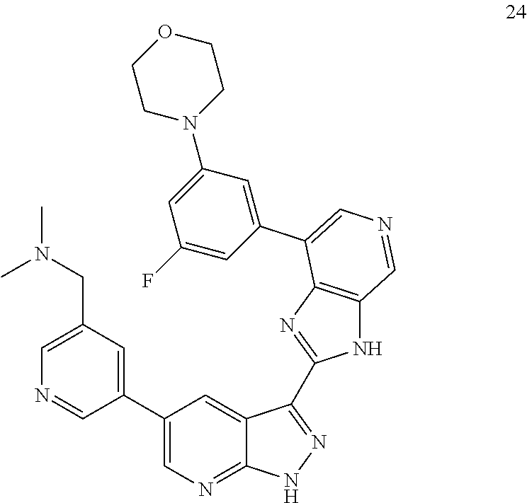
C1(C2=CC(CN(C)C)=CN=C2)=CN=C2C(=C1)C(C1=NC3=C(N1)C=NC=C3C1=CC(N3CCOCC3)=CC(F)=C1)=NN2
